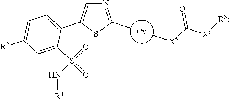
N1=C(C)SC(C2=CC=C([R2])C=C2S(=O)(=O)N[R1])=C1.C[X5]C(=O)[X6][R3]
